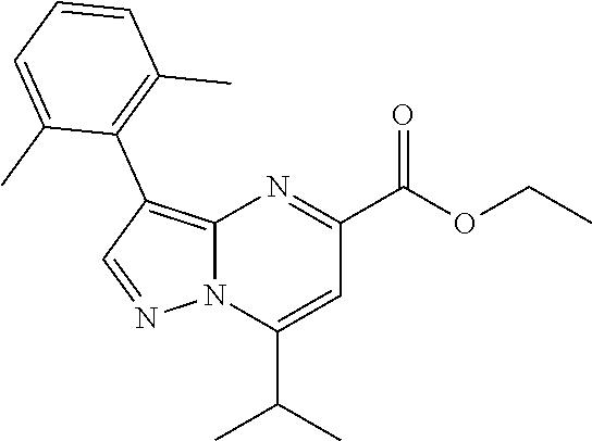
C12=C(C3=C(C)C=CC=C3C)C=NN1C(C(C)C)=CC(C(OCC)=O)=N2
